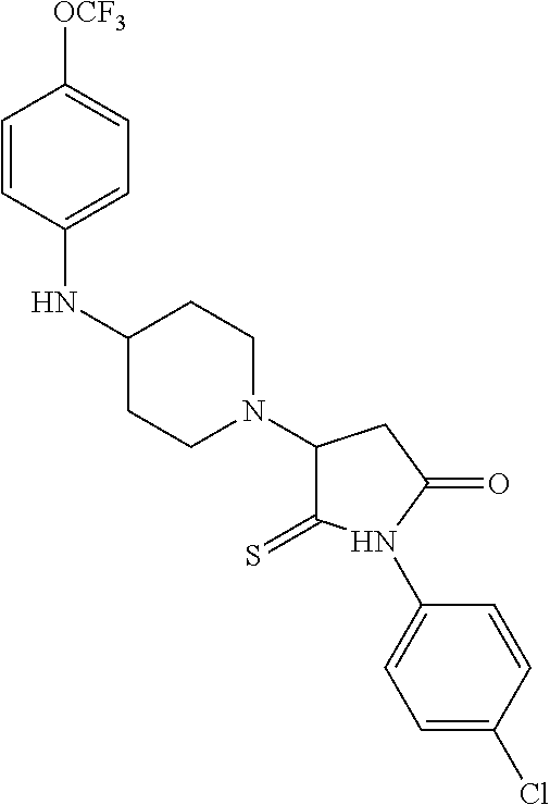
C1=CC(NC2CCN(C3C(=S)N(C4=CC=C(Cl)C=C4)C(=O)C3)CC2)=CC=C1[OCF3]
